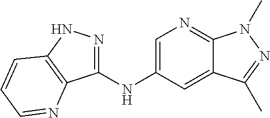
C1=C(NC2=NNC3=C2N=CC=C3)C=C2C(=N1)N(C)N=C2C
